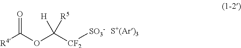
O=C(OC([CF2][SO3-])([H])[R5])[R4].[S+(Ar)3]
